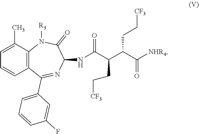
C1=CC2=C(C(C)=C1)N([R3])C(=O)C(NC(C(C(C([NHR4])=O)CC[CF3])CC[CF3])=O)N=C2C1=CC=CC(F)=C1
